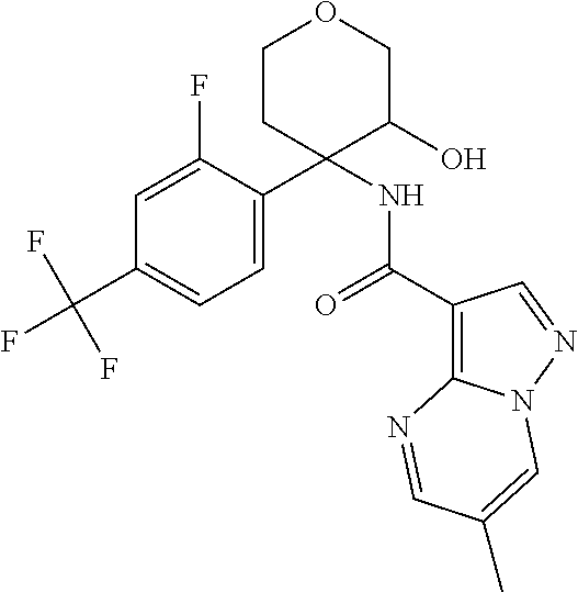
C1=C(F)C(C2(NC(=O)C3=C4N(N=C3)C=C(C)C=N4)C(O)COCC2)=CC=C1C(F)(F)F
